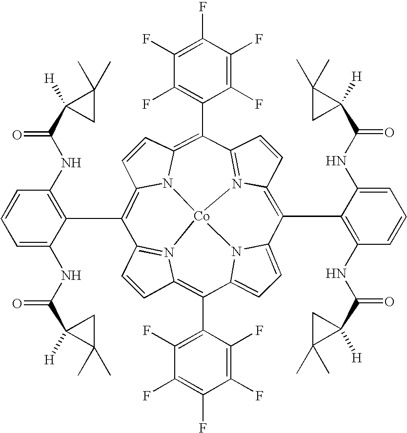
C1=CC2=C(C3=C(F)C(F)=C(F)C(F)=C3F)C3=CC=C4N3[Co]35N2=C1C(C1=C(NC(C2([H])C(C)(C)C2)=O)C=CC=C1NC(C1([H])CC1(C)C)=O)=C1C=CC(=C(C2=C(F)C(F)=C(F)C(F)=C2F)C2=N3C(=C4C3=C(NC(C4([H])CC4(C)C)=O)C=CC=C3NC(C3([H])C(C)(C)C3)=O)C=C2)N15
